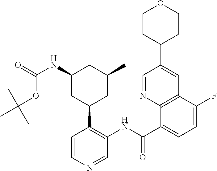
C1=CN=CC(NC(C2=CC=C(F)C3=C2N=CC(C2CCOCC2)=C3)=O)=C1C1CC(C)CC(NC(OC(C)(C)C)=O)C1
